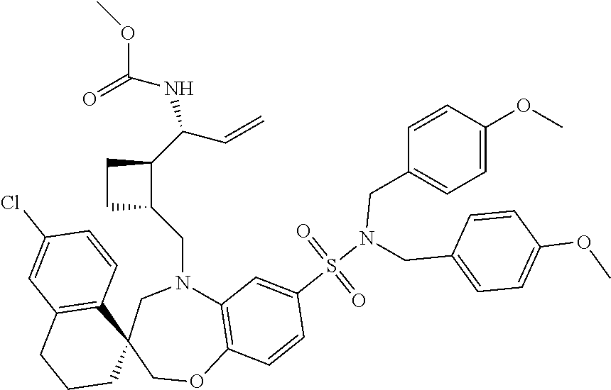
C12=C(OCC3(CN1CC1C(C(NC(=O)OC)C=C)CC1)C1=C(CCC3)C=C(Cl)C=C1)C=CC(S(N(CC1=CC=C(OC)C=C1)CC1=CC=C(OC)C=C1)(=O)=O)=C2
